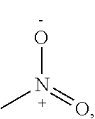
CN(=O)O
